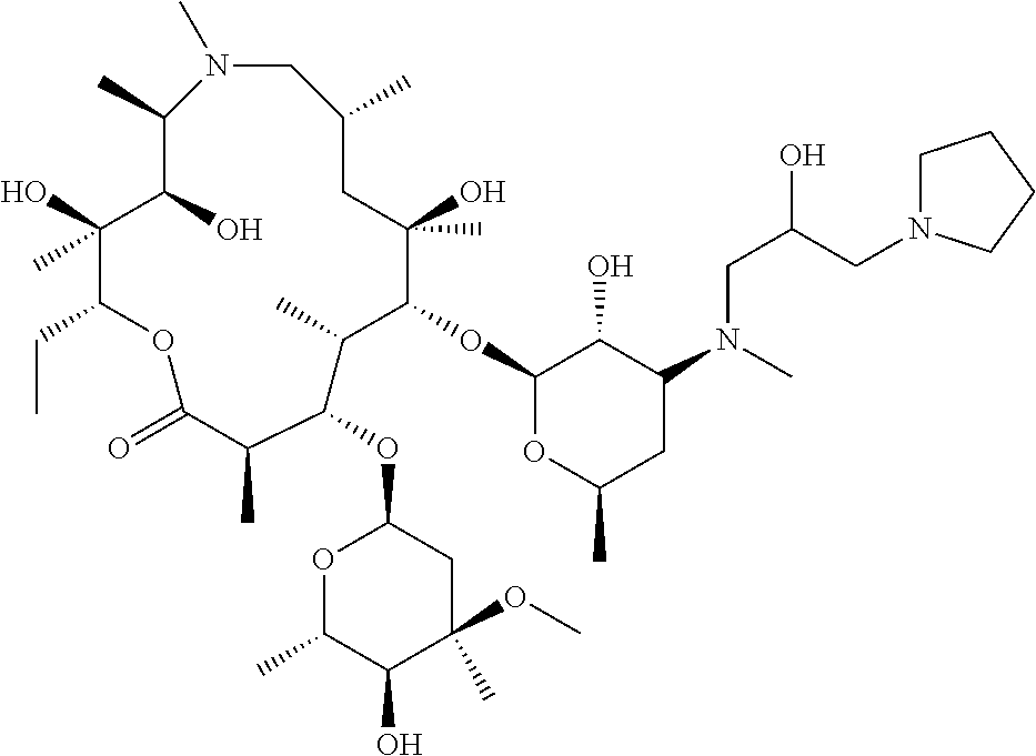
N1(C)CC(C)CC(O)(C)C(OC2OC(C)CC(N(CC(CN3CCCC3)O)C)C2O)C(C)C(OC2OC(C)C(O)C(C)(OC)C2)C(C)C(=O)OC(CC)C(O)(C)C(O)C1C
